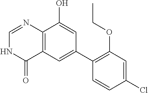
C12=C(C=C(C3=C(OCC)C=C(Cl)C=C3)C=C1O)C(=O)NC=N2
